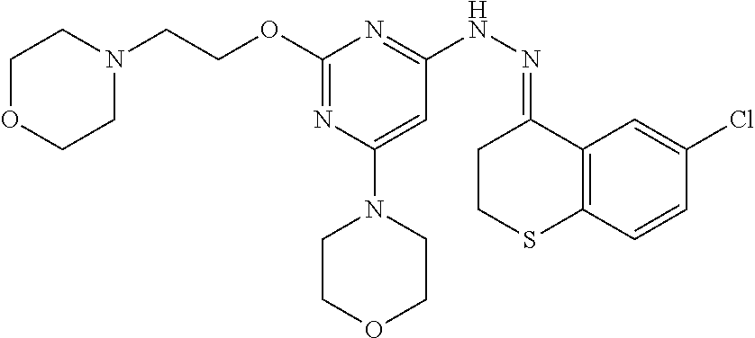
O(C1=NC(N2CCOCC2)=CC(NN=C2CCSC3=C2C=C(Cl)C=C3)=N1)CCN1CCOCC1
